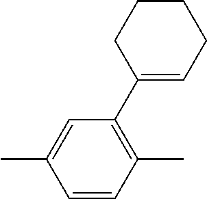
C1(C)=CC(C2=CCCCC2)=C(C)C=C1
